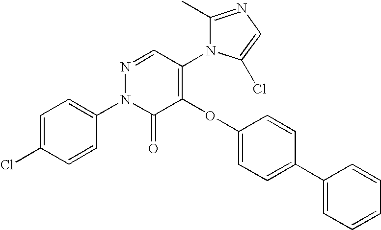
C1=C(Cl)C=CC(N2C(=O)C(OC3=CC=C(C4=CC=CC=C4)C=C3)=C(N3C(C)=NC=C3Cl)C=N2)=C1
